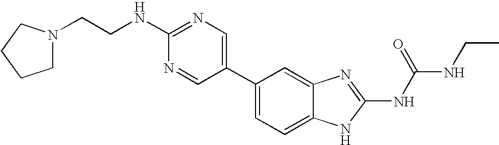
C1(C2=CN=C(NCCN3CCCC3)N=C2)=CC=C2C(=C1)N=C(NC(NCC)=O)N2
